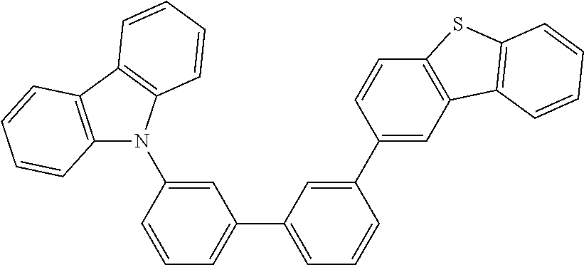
C1=C(N2C3=C(C4=C2C=CC=C4)C=CC=C3)C=CC=C1C1=CC=CC(C2=CC3=C(C=C2)SC2=C3C=CC=C2)=C1
